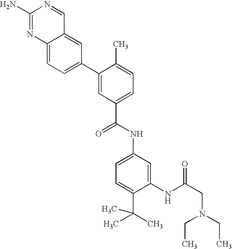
C1(N)=NC2=CC=C(C3=CC(C(NC4=CC=C(C(C)(C)C)C(NC(CN(CC)CC)=O)=C4)=O)=CC=C3C)C=C2C=N1
